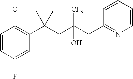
C1=CC(F)=CC(C(CC(CC2=NC=CC=C2)([CF3])O)(C)C)=C1O
